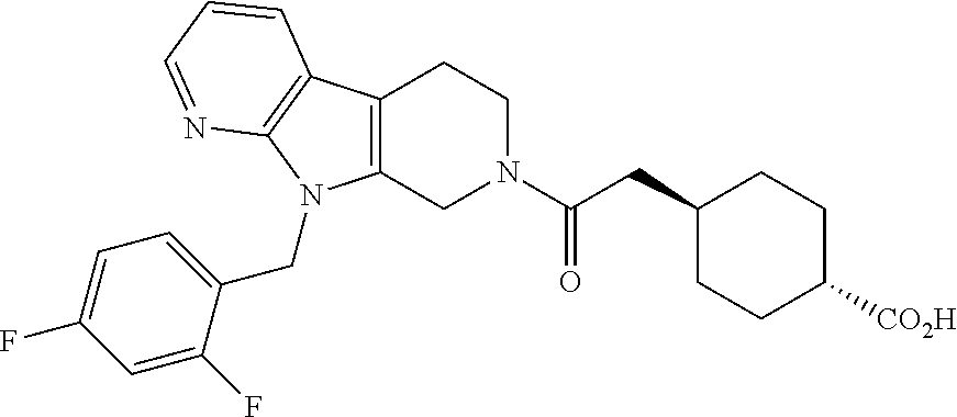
C12=C(C3=C(N=CC=C3)N1CC1=CC=C(F)C=C1F)CCN(C(CC1CCC([CO2H])CC1)=O)C2
